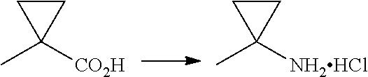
C1(C)([CO2H])CC1.C1(C)([NH2HCl])CC1
